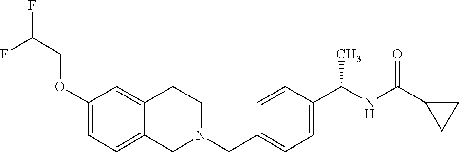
C1(OCC(F)F)=CC=C2C(=C1)CCN(CC1=CC=C(C(NC(C3CC3)=O)C)C=C1)C2
